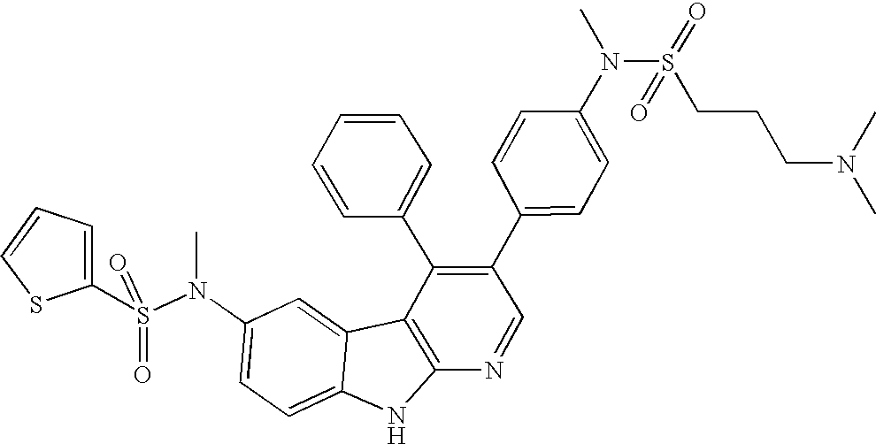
O=S(C1=CC=CS1)(=O)N(C1=CC=C2C(=C1)C1=C(N2)N=CC(C2=CC=C(N(S(CCCN(C)C)(=O)=O)C)C=C2)=C1C1=CC=CC=C1)C
